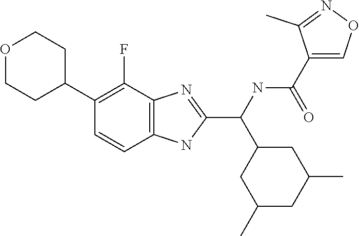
O1CCC(C2=C(F)C3=C(C=C2)NC(C(C2CC(C)CC(C)C2)NC(C2=CON=C2C)=O)=N3)CC1
